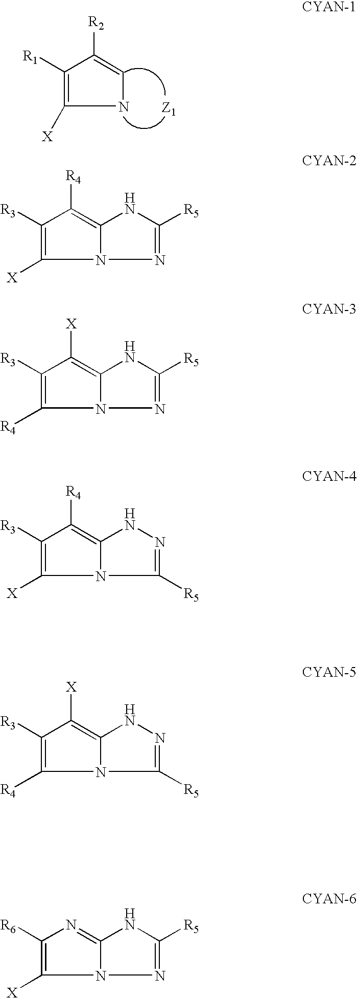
N1C=C([R2])C([R1])=C1[X].N1=C([R5])NC2=C([R4])C([R3])=C([X])N12.N1=C([R5])NC2=C([X])C([R3])=C([R4])N12.C1([R5])=NNC2=C([R4])C([R3])=C([X])N12.C1([R5])=NNC2=C([X])C([R3])=C([R4])N12.N1=C([R5])NC2=NC([R6])=C([X])N12
